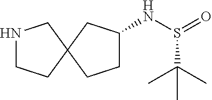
N1CCC2(C1)CC(NS(=O)C(C)(C)C)CC2
